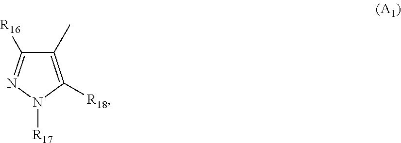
C1(C)=C([R18])N([R17])N=C1[R16]
